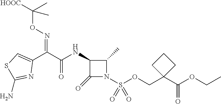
C1(=O)N(S(OCC2(C(OCC)=O)CCC2)(=O)=O)C(C)C1NC(C(C1=CSC(N)=N1)=NOC([HOOC])(C)C)=O
